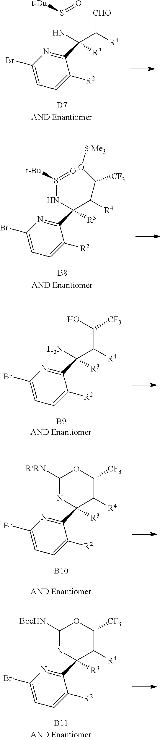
C1(Br)=CC=C([R2])C(C([R3])(C([R4])[CHO])NS([t-Bu])=O)=N1.[B7].C1(Br)=CC=C([R2])C(C([R3])(C([R4])C(O[SiMe3])[CF3])NS([t-Bu])=O)=N1.[B8].C1(Br)=CC=C([R2])C(C([R3])(C([R4])C(O)[CF3])N)=N1.[B9].C1(Br)=CC=C([R2])C(C2([R3])C([R4])C([CF3])OC([RRN])=N2)=N1.[B10].C1(Br)=CC=C([R2])C(C2([R3])C([R4])C([CF3])OC([BocHN])=N2)=N1.[B11]
